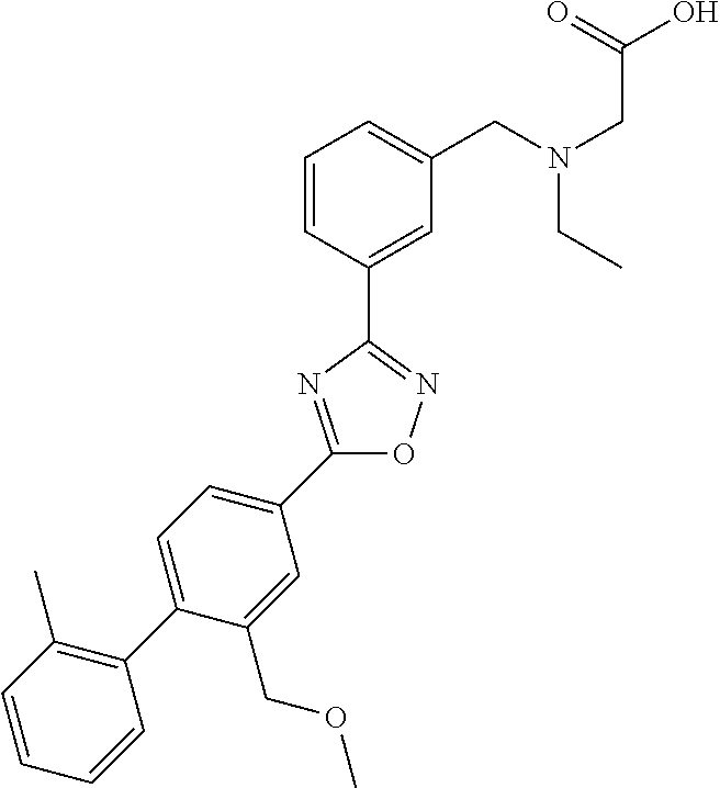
C1=CC=CC(C2=CC=C(C3=NC(C4=CC(CN(CC(=O)O)CC)=CC=C4)=NO3)C=C2COC)=C1C
